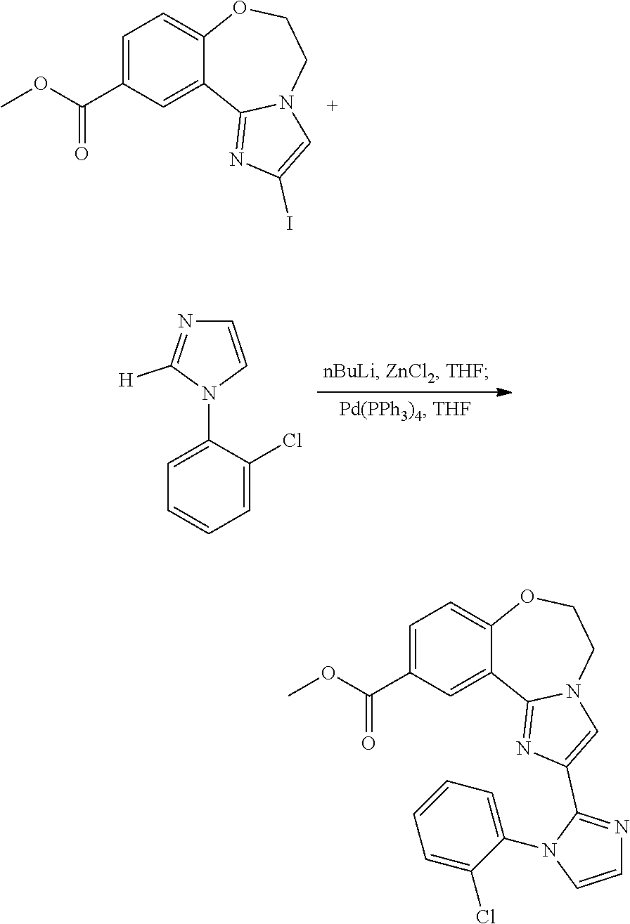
C1=C(C(OC)=O)C=C2C(=C1)OCCN1C2=NC(I)=C1.N1=C([H])N(C2=CC=CC=C2Cl)C=C1.C1=C(C(OC)=O)C=C2C(=C1)OCCN1C2=NC(C2=NC=CN2C2=CC=CC=C2Cl)=C1
